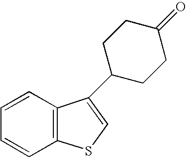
C1=CC2=C(C=C1)SC=C2C1CCC(=O)CC1
